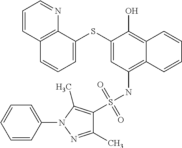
C1=C(SC2=CC=CC3=C2N=CC=C3)C(O)=C2C(=C1NS(C1=C(C)N(C3=CC=CC=C3)N=C1C)(=O)=O)C=CC=C2
